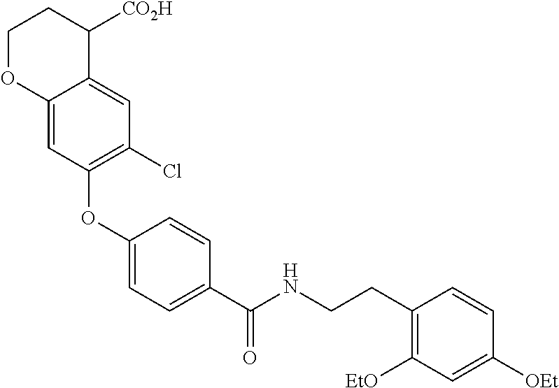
C12=CC(OC3=CC=C(C(NCCC4=C([EtO])C=C([OEt])C=C4)=O)C=C3)=C(Cl)C=C1C([CO2H])CCO2
